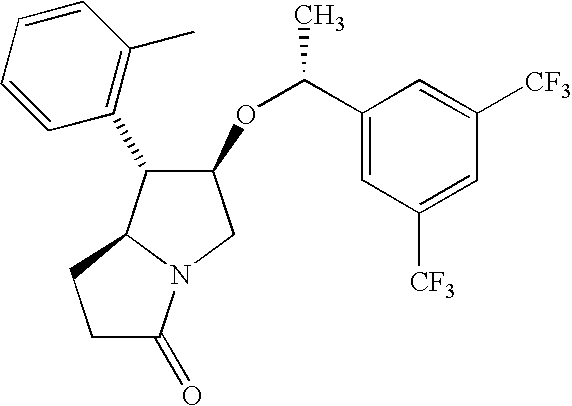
C1C(=O)N2C(C1)C(C1=C(C)C=CC=C1)C(OC(C)C1=CC([CF3])=CC([CF3])=C1)C2
